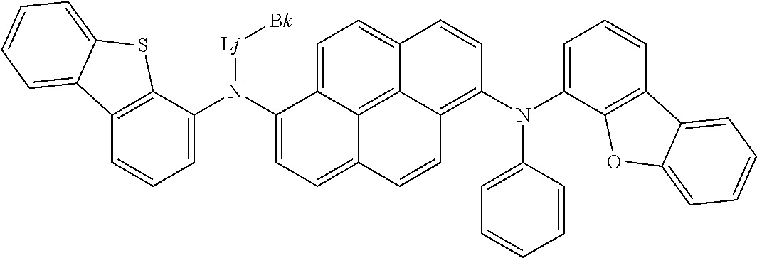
C12=C(C(N(C3=CC=C4C5=C6C(=C(N(C7=CC=CC=C7)C7=CC=CC8=C7OC7=CC=CC=C87)C=CC6=CC=C35)C=C4)[Lj][Bk])=CC=C1)SC1=CC=CC=C21
